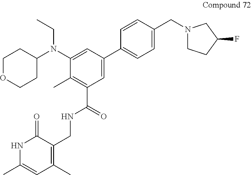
C1OCCC(N(C2=CC(C3=CC=C(CN4CCC(F)C4)C=C3)=CC(C(=O)NCC3=C(C)C=C(C)NC3=O)=C2C)CC)C1
